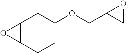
C1CC2C(CC1OCC1CO1)O2
